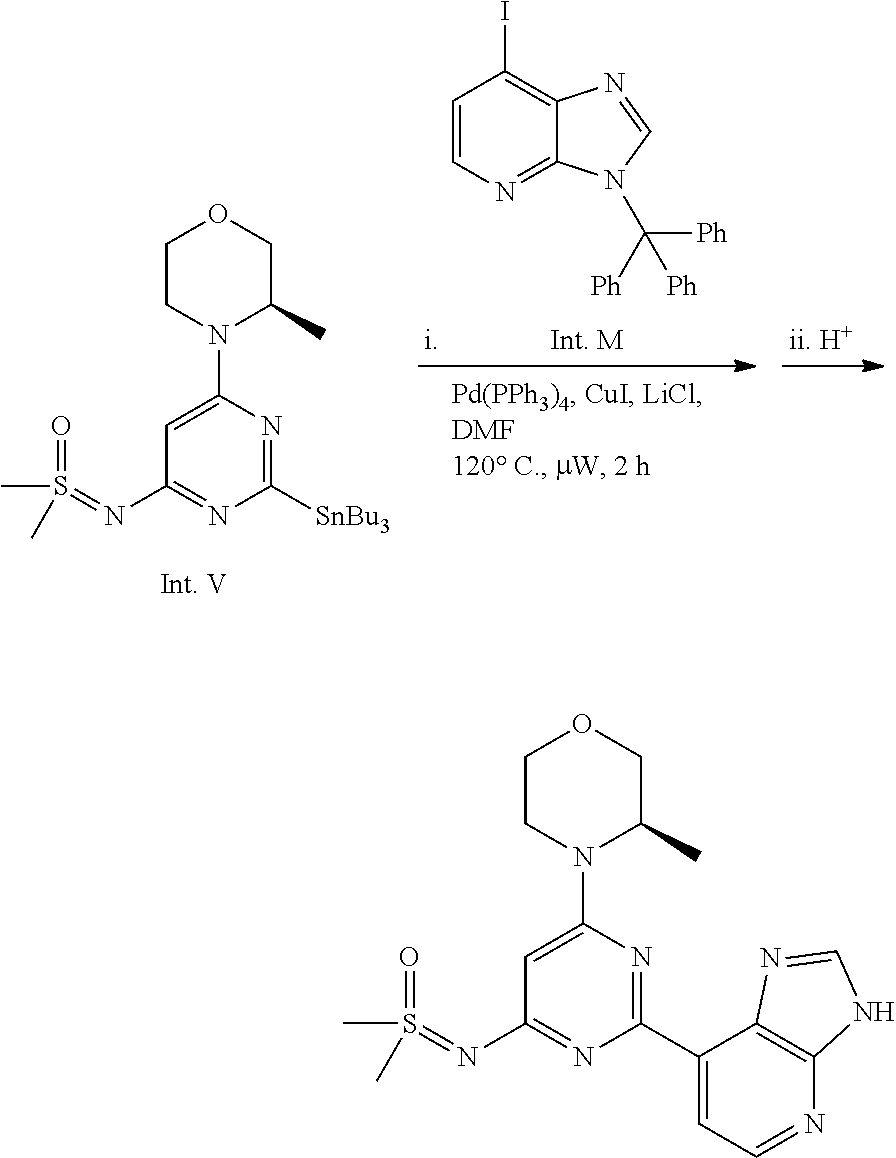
S(=NC1=NC([SnBu3])=NC(N2C(C)COCC2)=C1)(C)(=O)C.C1(I)=C2C(=NC=C1)N(C([Ph])([Ph])[Ph])C=N2.S(=NC1=NC(C2=CC=NC3=C2N=CN3)=NC(N2C(C)COCC2)=C1)(C)(=O)C
